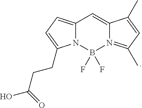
C(CCC1=CC=C2N1B(F)(F)N1=C(C)C=C(C)C1=C2)(O)=O
